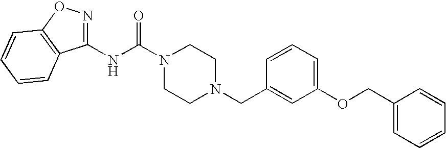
N(C(N1CCN(CC2=CC(OCC3=CC=CC=C3)=CC=C2)CC1)=O)C1=NOC2=C1C=CC=C2
